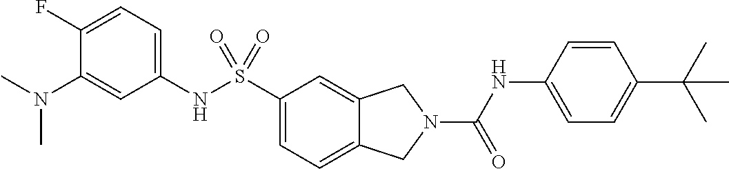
C1(F)=CC=C(NS(C2=CC=C3C(=C2)CN(C(NC2=CC=C(C(C)(C)C)C=C2)=O)C3)(=O)=O)C=C1N(C)C
